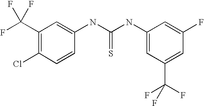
C1(C(F)(F)F)=C(Cl)C=CC(NC(NC2=CC(C(F)(F)F)=CC(F)=C2)=S)=C1
